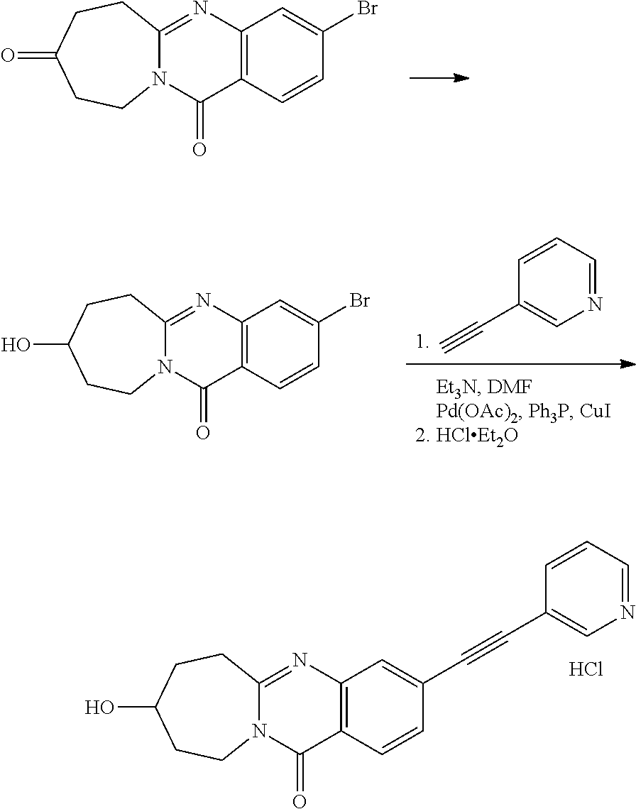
C12=C(N=C3N(C1=O)CCC(=O)CC3)C=C(Br)C=C2.C1(C#C)=CN=CC=C1.C12=C(N=C3N(C1=O)CCC(O)CC3)C=C(Br)C=C2.C12=C(N=C3N(C1=O)CCC(O)CC3)C=C(C#CC1=CN=CC=C1)C=C2.Cl
